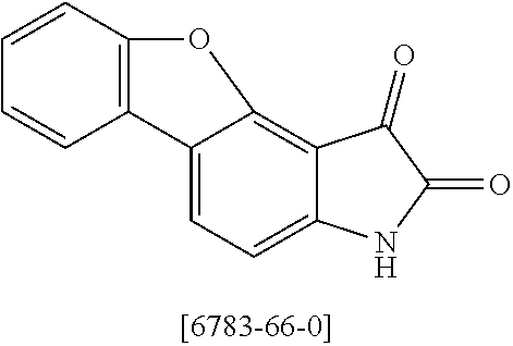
C12=CC=C3C(=C1OC1=C2C=CC=C1)C(=O)C(=O)N3
